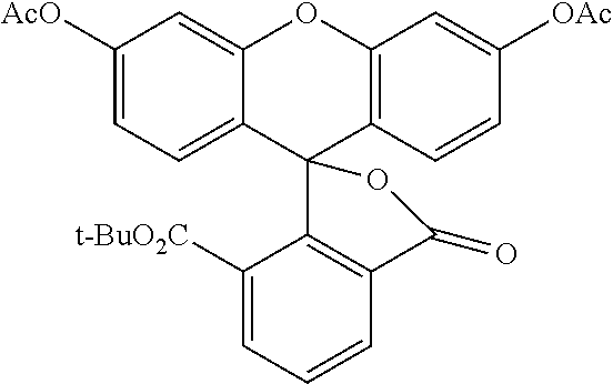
C1([AcO])=CC=C2C(=C1)OC1=C(C23C2=C(C=CC=C2[t-BuO2C])C(=O)O3)C=CC([OAc])=C1
